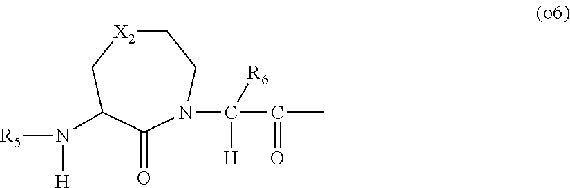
C1[X2]CC(N([R5])[H])C(=O)N(C([H])([R6])C(=O)C)C1
